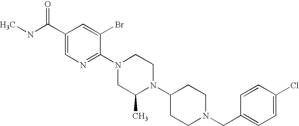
C1(Cl)=CC=C(CN2CCC(N3C(C)CN(C4=NC=C(C(NC)=O)C=C4Br)CC3)CC2)C=C1
